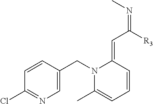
C1=CC(CN2C(C)=CC=CC2=CC([R3])=NC)=CN=C1Cl
